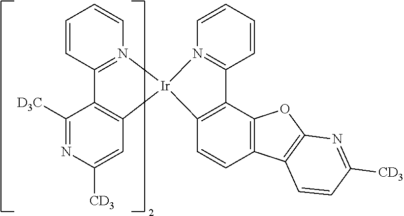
C1=CC2=N(C=C1)[Ir]1(C3=C2C([CD3])=NC([CD3])=C3)C2=C(C3=C(C=C2)C2=C(O3)N=C([CD3])C=C2)C2=N1C=CC=C2
